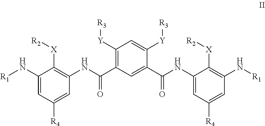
C1(N[R1])=CC([R4])=CC(NC(C2=C([Y][R3])C=C([Y][R3])C(C(NC3=CC([R4])=CC(N[R1])=C3[X][R2])=O)=C2)=O)=C1[X][R2]
